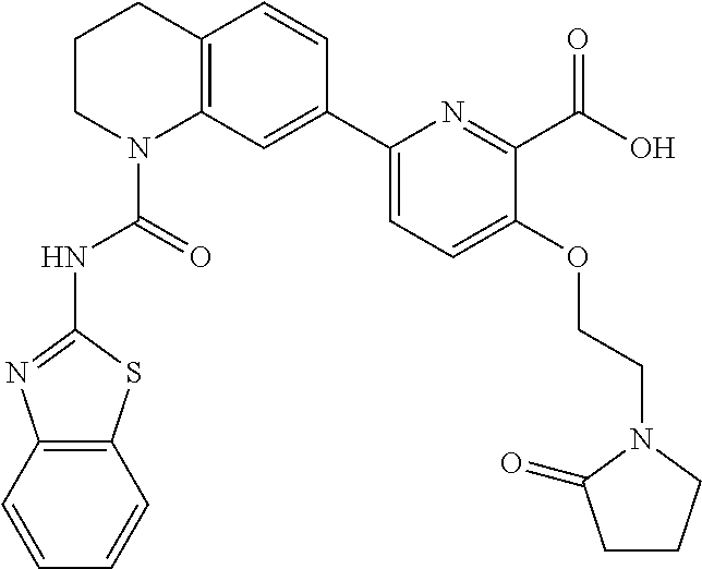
C1CN(C(=O)NC2=NC3=C(S2)C=CC=C3)C2=C(C1)C=CC(C1=CC=C(OCCN3C(=O)CCC3)C(C(O)=O)=N1)=C2
